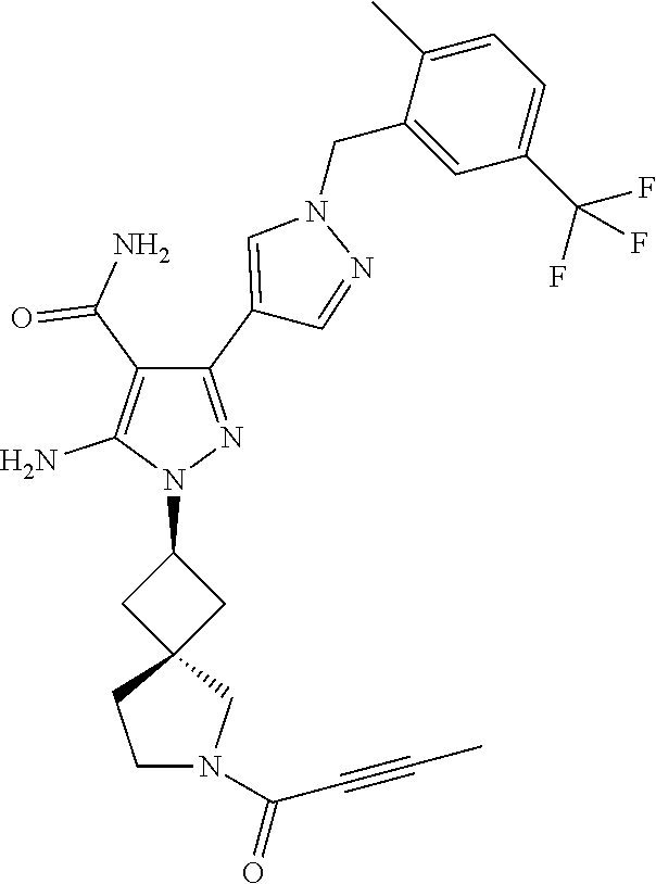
N1(C2CC3(C2)CCN(C(=O)C#CC)C3)N=C(C2=CN(CC3=CC(C(F)(F)F)=CC=C3C)N=C2)C(C(N)=O)=C1N
